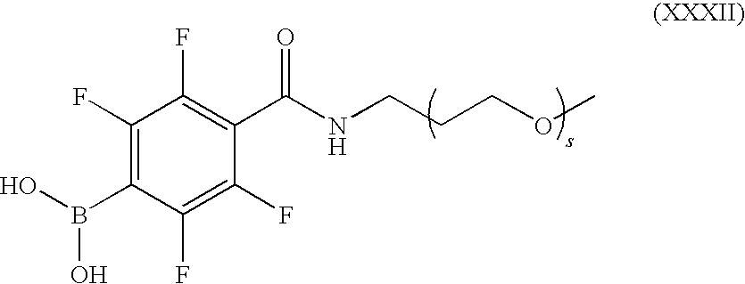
C1(F)=C(B(O)O)C(F)=C(F)C(C(NCCCOC)=O)=C1F
